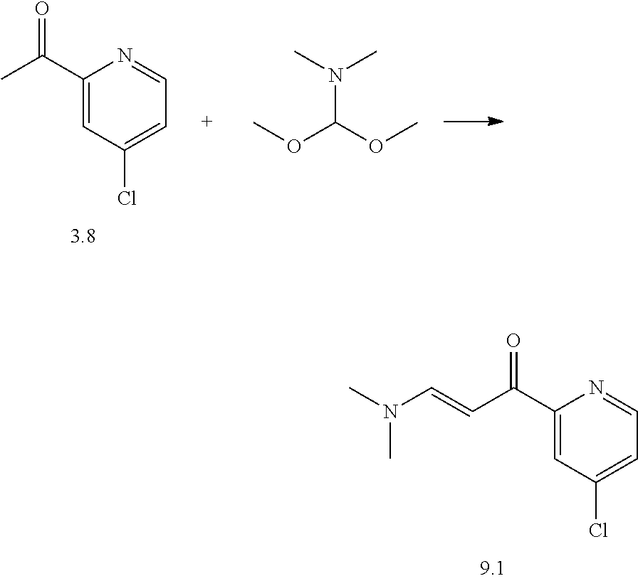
C1(C(C=CN(C)C)=O)=CC(Cl)=CC=N1.C1(C(C)=O)=CC(Cl)=CC=N1.COC(OC)N(C)C
